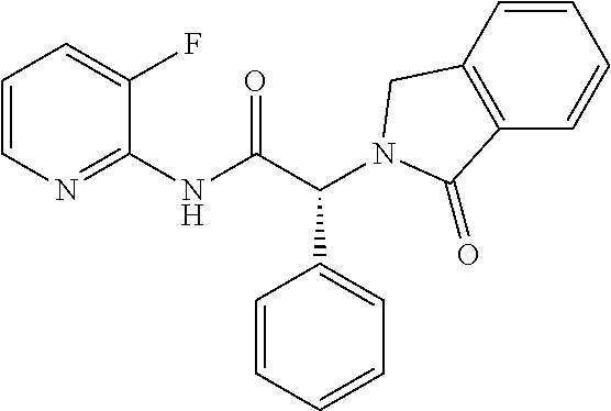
C1(NC(C(C2=CC=CC=C2)N2CC3=C(C=CC=C3)C2=O)=O)=NC=CC=C1F
